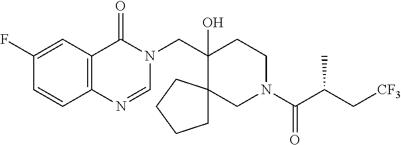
C(C1(O)CCN(C(C(C[CF3])C)=O)CC12CCCC2)N1C(=O)C2=C(N=C1)C=CC(F)=C2
